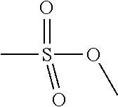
CS(OC)(=O)=O
